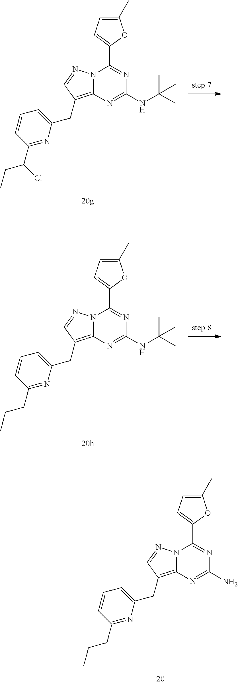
N12C(=C(CC3=CC=CC(CCC)=N3)C=N1)N=C(NC(C)(C)C)N=C2C1=CC=C(C)O1.N12C(=C(CC3=CC=CC(CCC)=N3)C=N1)N=C(N)N=C2C1=CC=C(C)O1.N12C(=C(CC3=CC=CC(C(CC)Cl)=N3)C=N1)N=C(NC(C)(C)C)N=C2C1=CC=C(C)O1
